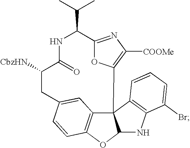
N1C(C(C)C)C2=NC([COOMe])=C(O2)C23C4=C(OC2NC2=C3C=CC=C2Br)C=CC(=C4)CC([CbzHN])C1=O
